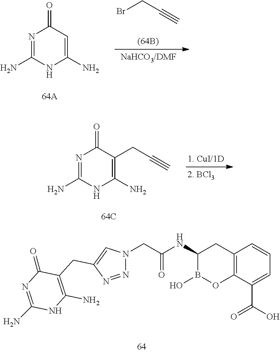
BrCC#C.N1=C(N)NC(N)=CC1=O.N1=C(N)NC(N)=C(CC#C)C1=O.C12=C(C(C(O)=O)=CC=C1)OB(O)C(NC(CN1N=NC(CC3=C(N)NC(N)=NC3=O)=C1)=O)C2
